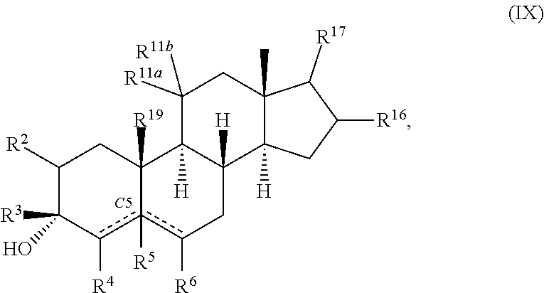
[C5].C1([R2])C(O)([R3])c([R4])c2([R5])c([R6])CC3([H])C([H])(C2([R19])C1)C([R11a])([R11b])CC1(C)C3([H])CC([R16])C1[R17]
